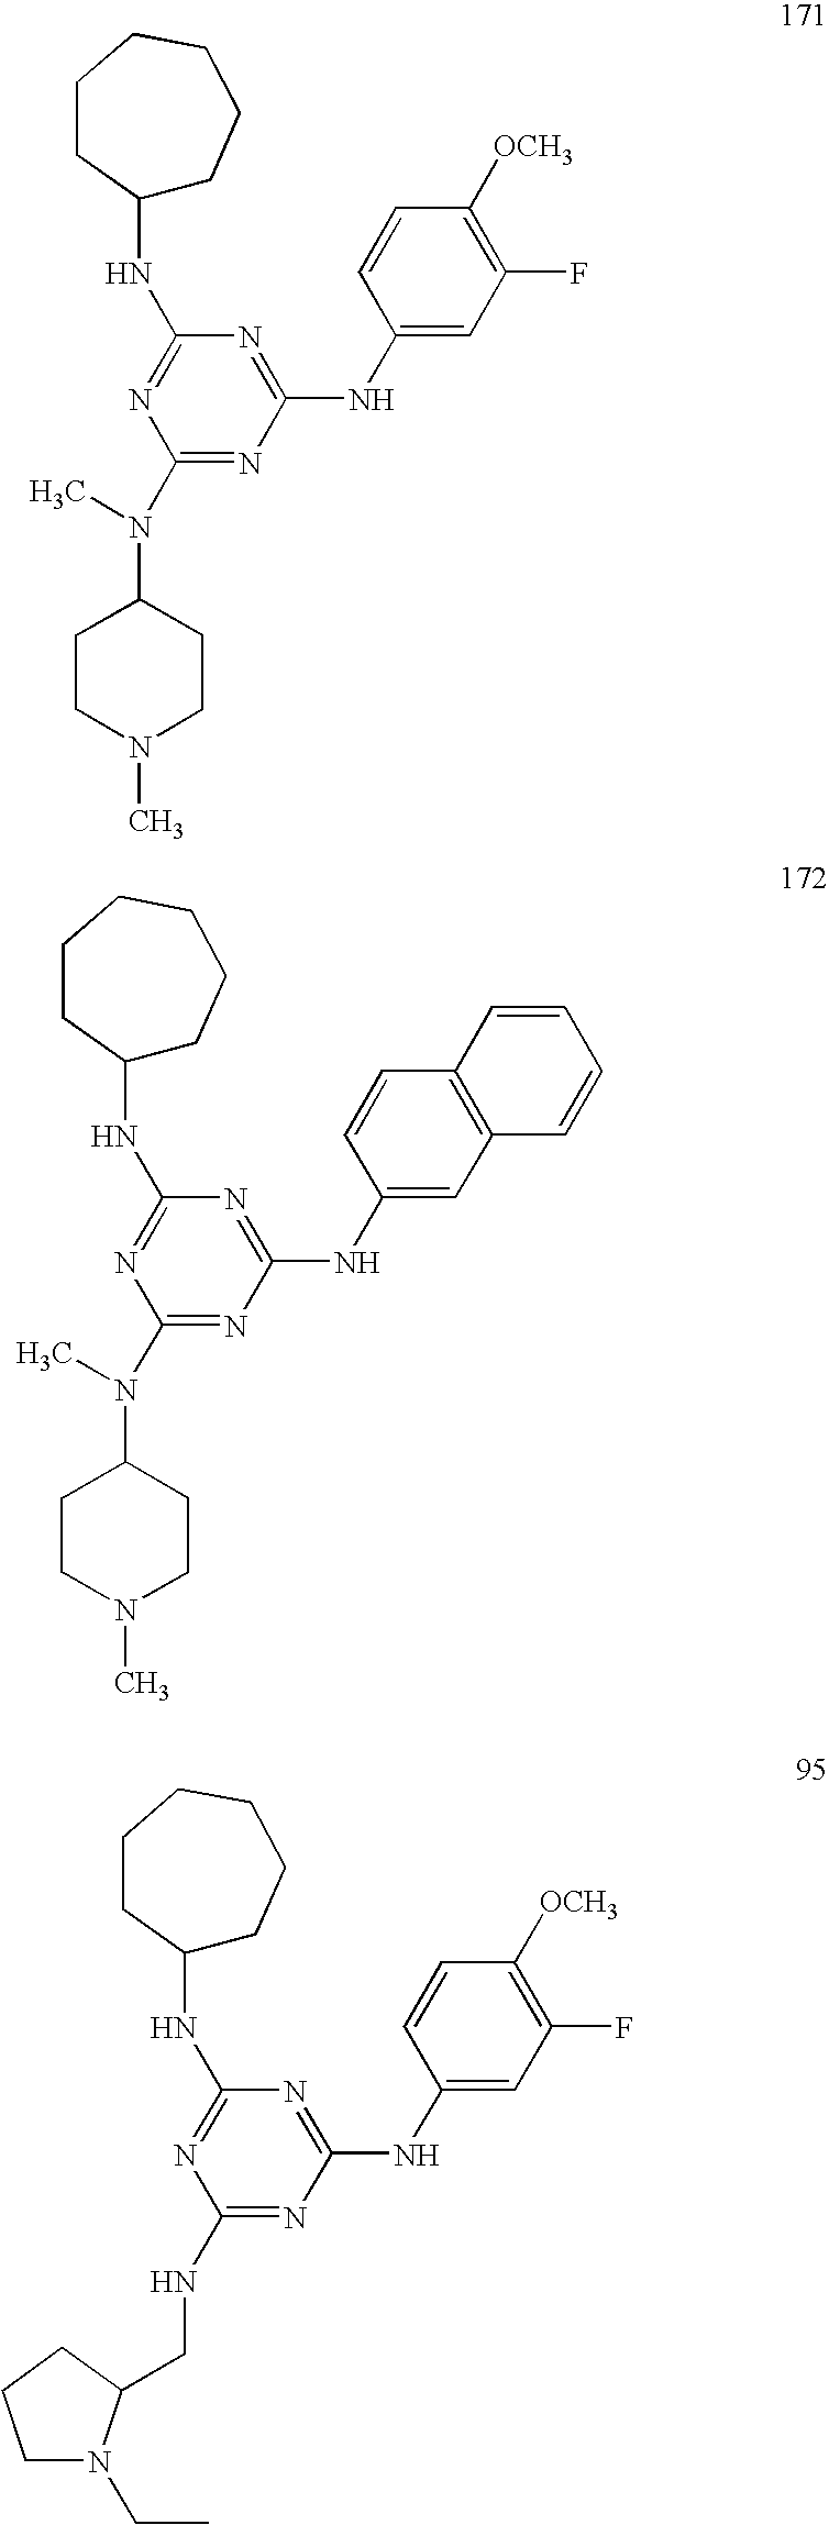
C1(NC2CCCCCC2)=NC(N(C2CCN(C)CC2)C)=NC(NC2=CC(F)=C([OCH3])C=C2)=N1.C1(NC2CCCCCC2)=NC(N(C2CCN(C)CC2)C)=NC(NC2=CC3=C(C=C2)C=CC=C3)=N1.C1(NC2CCCCCC2)=NC(NCC2N(CC)CCC2)=NC(NC2=CC(F)=C([OCH3])C=C2)=N1
